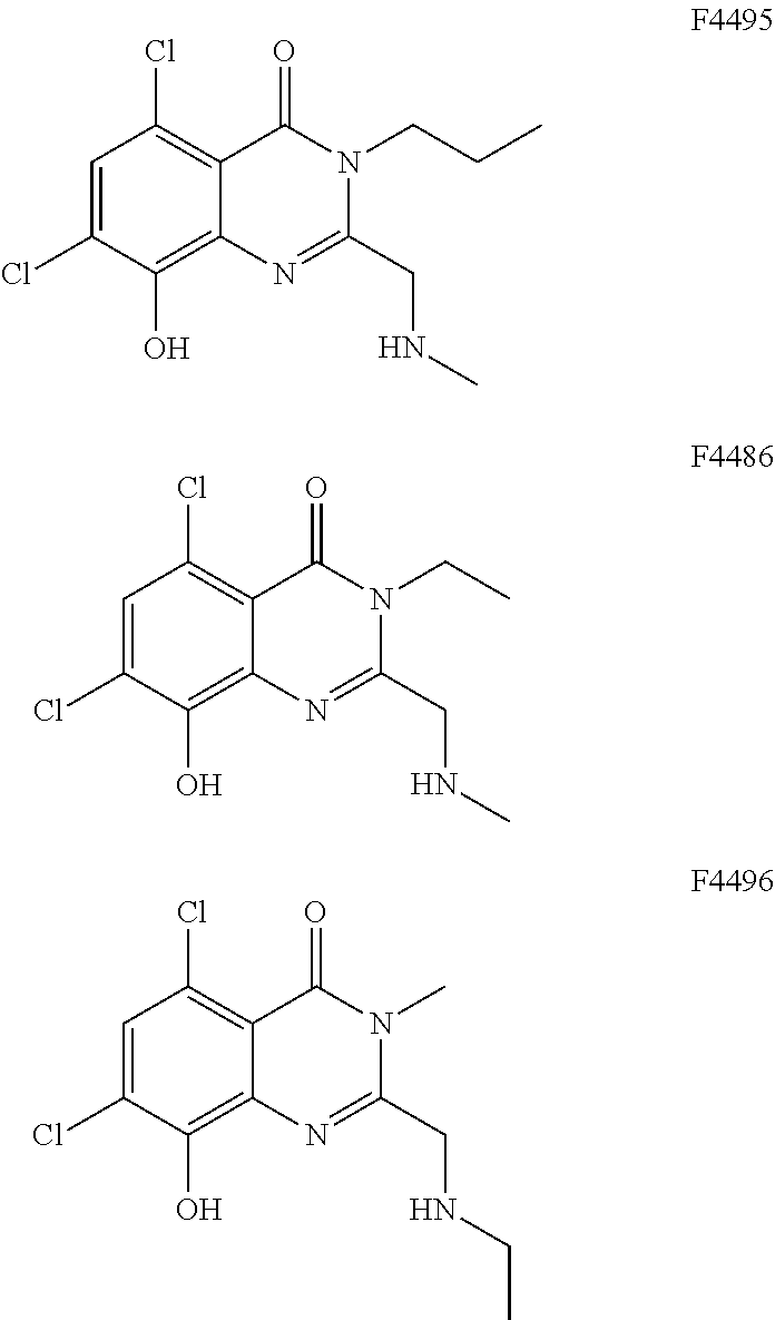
C1=C(Cl)C(O)=C2C(=C1Cl)C(=O)N(CCC)C(CNC)=N2.C1=C(Cl)C(O)=C2C(=C1Cl)C(=O)N(CC)C(CNC)=N2.C1=C(Cl)C(O)=C2C(=C1Cl)C(=O)N(C)C(CNCC)=N2
